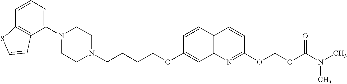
C1=CC2=C(C(N3CCN(CCCCOC4=CC5=C(C=C4)C=CC(OCOC(N(C)C)=O)=N5)CC3)=C1)C=CS2
